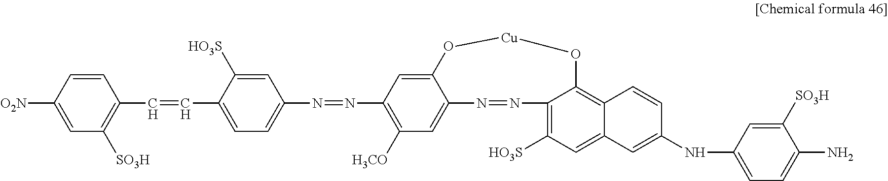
C1=C([O2N])C=CC(C=CC2=CC=C(N=NC3=C([H3CO])C=C4C(=C3)O[Cu]OC3=C5C(=CC([HO3S])=C3N=N4)C=C(NC3=CC=C(N)C([SO3H])=C3)C=C5)C=C2[HO3S])=C1[SO3H]
